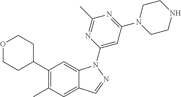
C1=C(N2C3=CC(C4CCOCC4)=C(C)C=C3C=N2)N=C(C)N=C1N1CCNCC1
